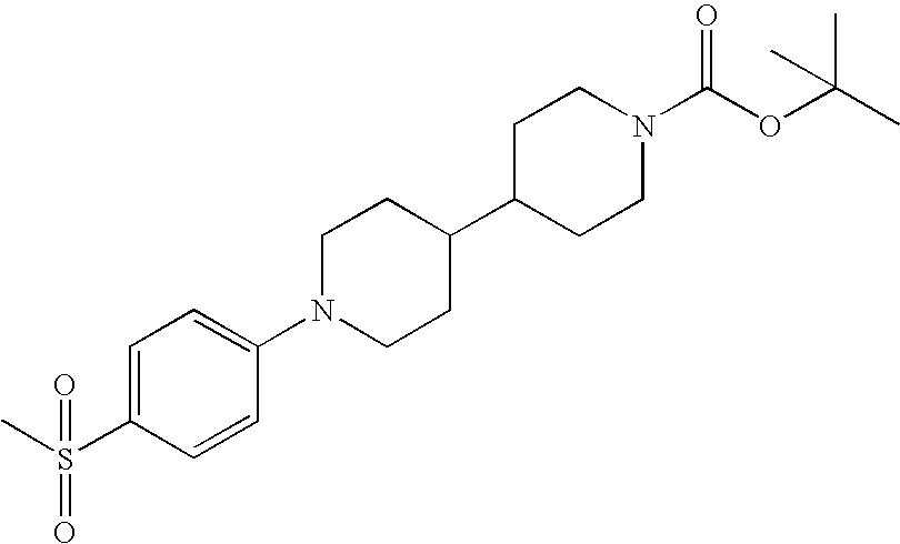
C1=C(S(C)(=O)=O)C=CC(N2CCC(C3CCN(C(OC(C)(C)C)=O)CC3)CC2)=C1
